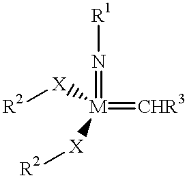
[M](=[CHR3])(=N[R1])([X][R2])[X][R2]
